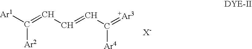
[Ar1]C(=CC=CC([Ar4])=[+Ar3])[Ar2]
